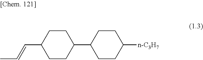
C1CC(C=CC)CCC1C1CCC([n-C3H7])CC1
